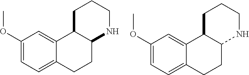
C1(OC)=CC=C2C(=C1)C1C(CC2)NCCC1.C1(OC)=CC=C2C(=C1)C1C(CC2)NCCC1
